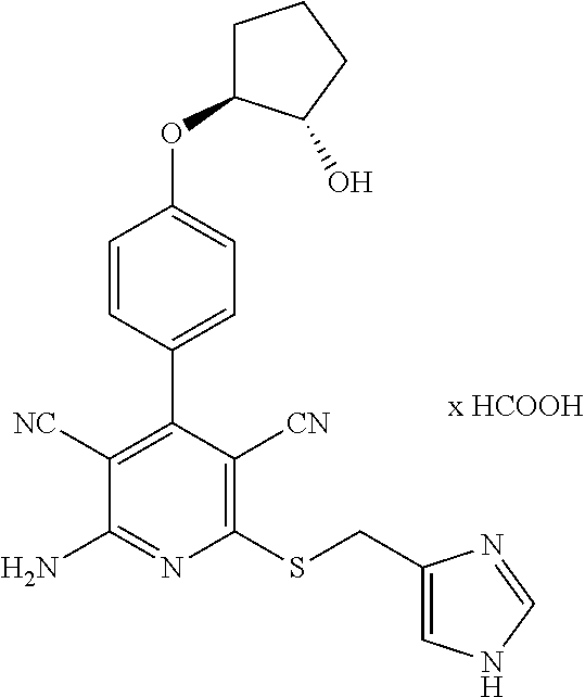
C1(SCC2=CNC=N2)=C([CN])C(C2=CC=C(OC3CCCC3O)C=C2)=C([NC])C(N)=N1
